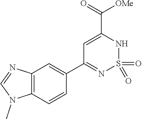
C1=C(C(=O)[OMe])NS(=O)(=O)N=C1C1=CC2=C(C=C1)N(C)C=N2
